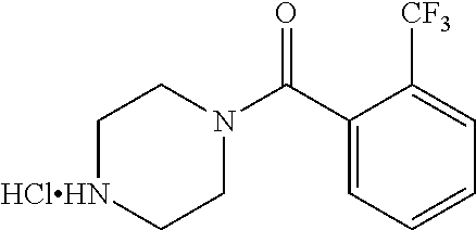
C1(C(N2CC[HClHN]CC2)=O)=CC=CC=C1[CF3]
